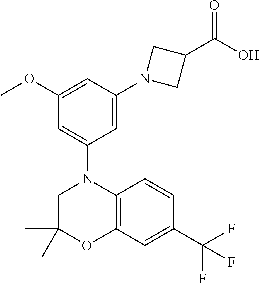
C1(C)(C)CN(C2=CC(OC)=CC(N3CC(C(O)=O)C3)=C2)C2=C(O1)C=C(C(F)(F)F)C=C2
